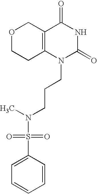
O1CCC2=C(C1)C(=O)NC(=O)N2CCCN(C)S(=O)(=O)C1=CC=CC=C1
